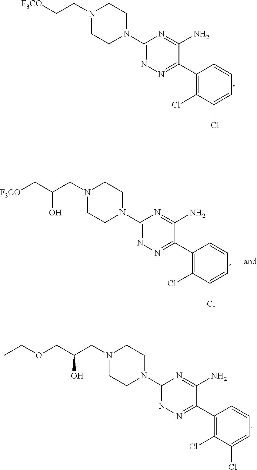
N1(CC[F3CO])CCN(C2=NN=C(C3=C(Cl)C(Cl)=CC=C3)C(N)=N2)CC1.N1(CC(C[F3CO])O)CCN(C2=NN=C(C3=C(Cl)C(Cl)=CC=C3)C(N)=N2)CC1.N1(CC(COCC)O)CCN(C2=NN=C(C3=C(Cl)C(Cl)=CC=C3)C(N)=N2)CC1
